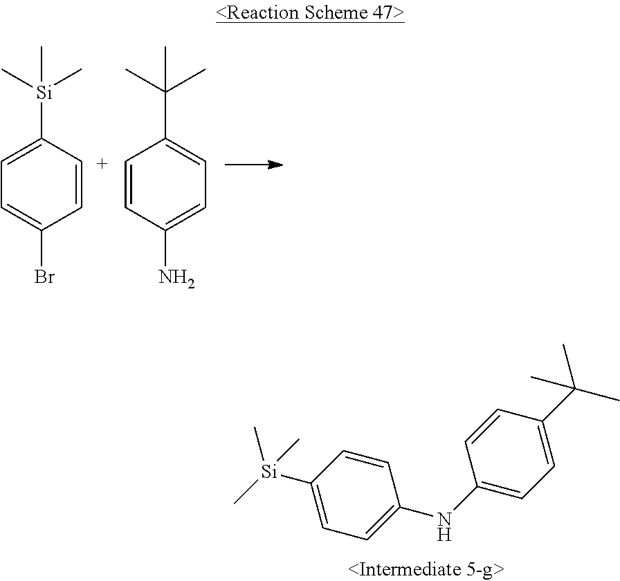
C1=[C+]C([Si](C)(C)C)=CC=C1Br.C1=CC(C(C)(C)C)=CC=C1N.C1(NC2=CC=C(C(C)(C)C)C=C2)=CC=C([Si](C)(C)C)C=C1
